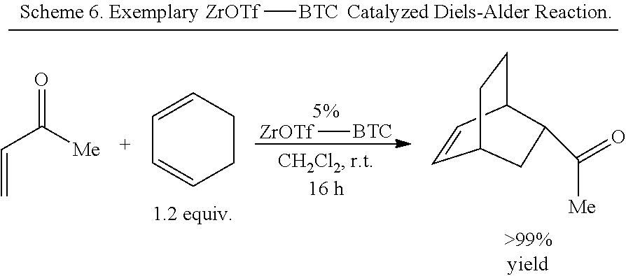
[ZrOTf][BTC].O=C([Me])C=C.C1=CCCC=C1.C1=CC2CCC1CC2C(=O)[Me].[ZrOTf][BTC]
